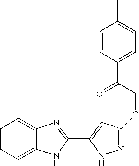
C1=CC=C2C(=C1)N=C(C1=CC(OCC(=O)C3=CC=C(C)C=C3)=NN1)N2
